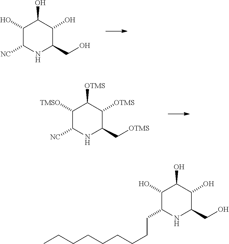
C1(O)C([NC])NC(CO)C(O)C1O.C1([TMSO])C([NC])NC(C[OTMS])C([OTMS])C1[OTMS].C1(O)C(CCCCCCCCC)NC(CO)C(O)C1O
